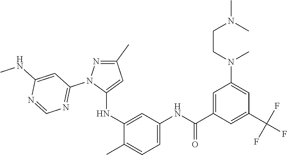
C1(C)=NN(C2=NC=NC(NC)=C2)C(NC2=CC(NC(C3=CC(N(CCN(C)C)C)=CC(C(F)(F)F)=C3)=O)=CC=C2C)=C1
